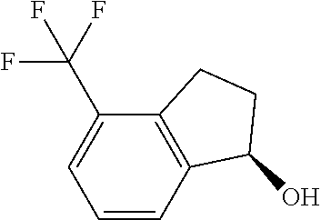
C1=CC=C(C(F)(F)F)C2=C1C(O)CC2
